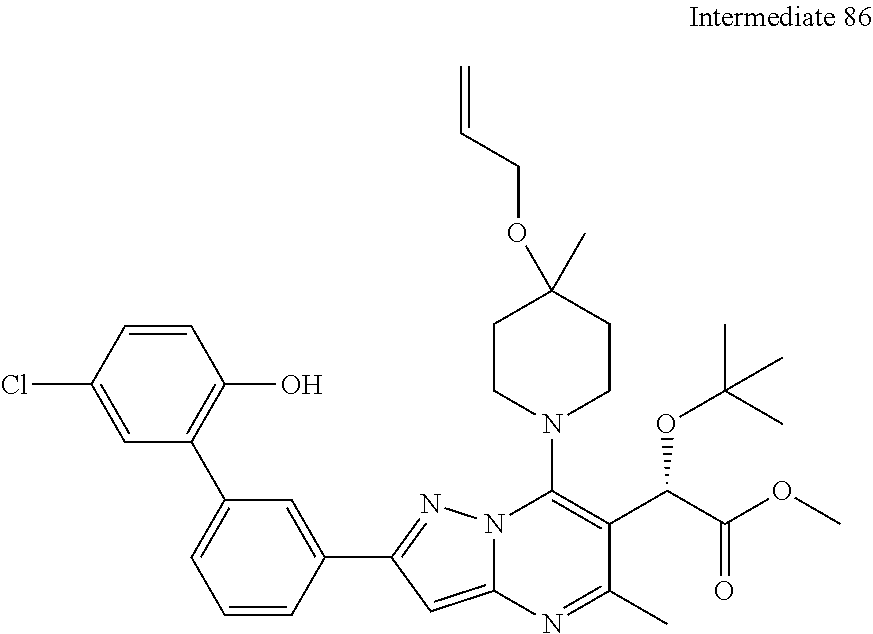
C1=CC(C2=NN3C(=C2)N=C(C)C(C(C(OC)=O)OC(C)(C)C)=C3N2CCC(C)(OCC=C)CC2)=CC(C2=C(O)C=CC(Cl)=C2)=C1
